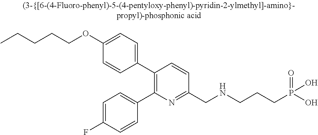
C(CCOC1=CC=C(C2=C(C3=CC=C(F)C=C3)N=C(CNCCCP(O)(O)=O)C=C2)C=C1)CC
